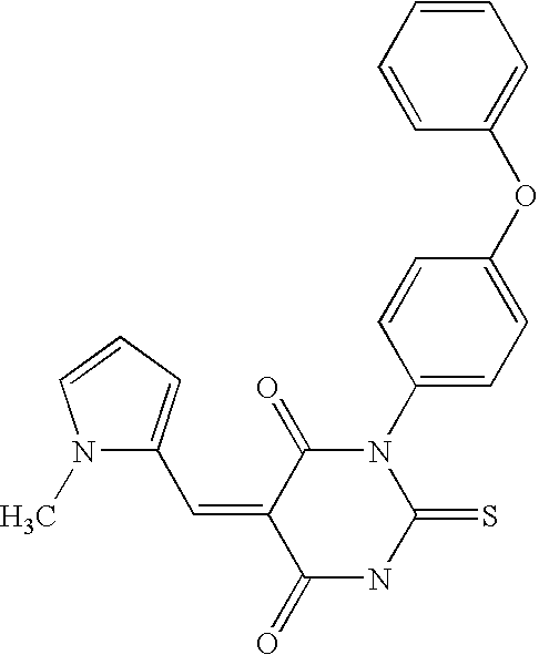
C1=CC(N2C(=O)C(=CC3=CC=CN3C)C(=O)NC2=S)=CC=C1OC1=CC=CC=C1
